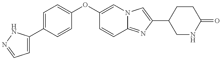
C1=C(C2=CC=C(OC3=CN4C(=NC(C5CNC(=O)CC5)=C4)C=C3)C=C2)NN=C1
